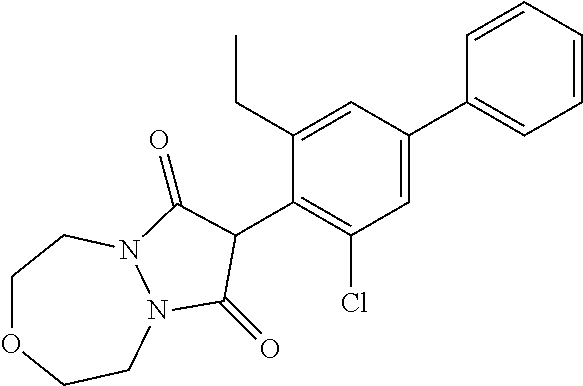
C1=C(C2=CC=CC=C2)C=C(CC)C(C2C(=O)N3CCOCCN3C2=O)=C1Cl
